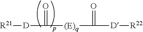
[R21][D]C(=O)[(E)q]C(=O)[D][R22]
